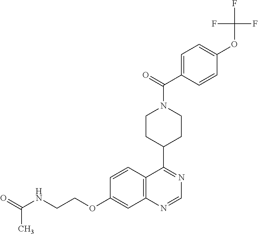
C1=CC2=C(C=C1OCCNC(=O)C)N=CN=C2C1CCN(C(=O)C2=CC=C(OC(F)(F)F)C=C2)CC1
